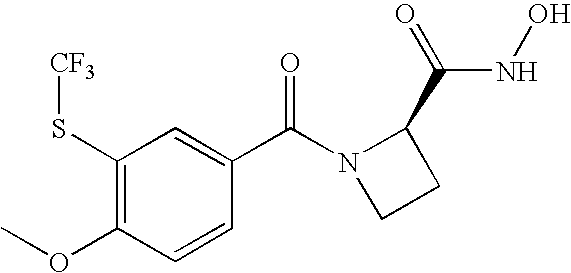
C1(S[CF3])=C(OC)C=CC(C(N2CCC2C(=O)NO)=O)=C1
